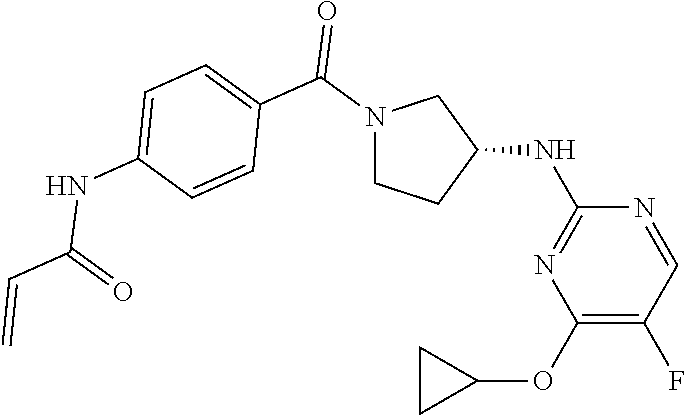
C1(OC2CC2)=C(F)C=NC(NC2CN(C(=O)C3=CC=C(NC(=O)C=C)C=C3)CC2)=N1
